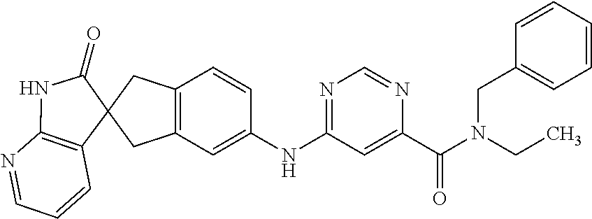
C12=C(C=C(NC3=NC=NC(C(N(CC)CC4=CC=CC=C4)=O)=C3)C=C1)CC1(C2)C2=C(N=CC=C2)NC1=O
